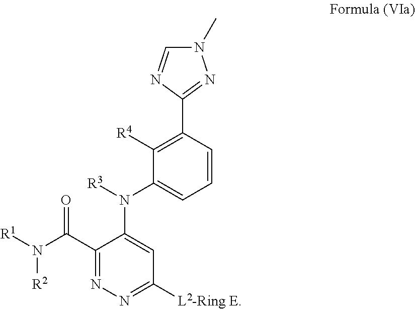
C1(C(N([R1])[R2])=O)=NN=C([L2-Ring E])C=C1N([R3])C1=CC=CC(C2=NN(C)C=N2)=C1[R4]
